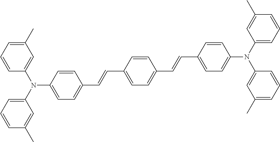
C1=CC=C(C)C=C1N(C1=CC=C(C=CC2=CC=C(C=CC3=CC=C(N(C4=CC(C)=CC=C4)C4=CC=CC(C)=C4)C=C3)C=C2)C=C1)C1=CC=CC(C)=C1
